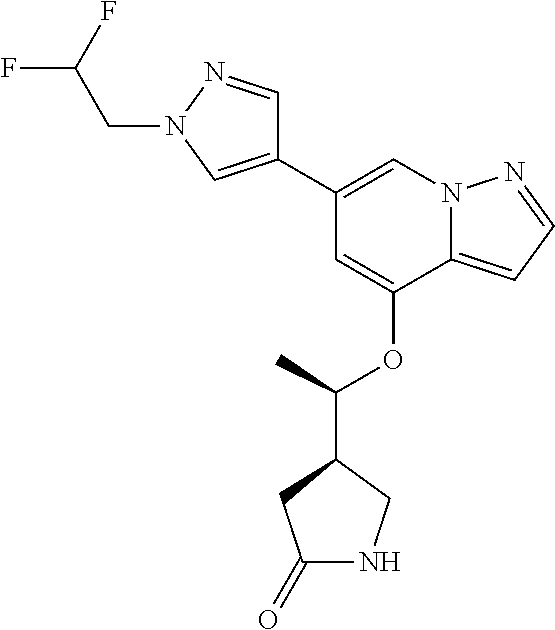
C1=C(OC(C)C2CNC(=O)C2)C2=CC=NN2C=C1C1=CN(CC(F)F)N=C1
